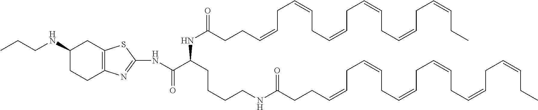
C(C=CCCC(NC(C(NC1=NC2=C(CC(NCCC)CC2)S1)=O)CCCCNC(CCC=CCC=CCC=CCC=CCC=CCC=CCC)=O)=O)C=CCC=CCC=CCC=CCC=CCC
